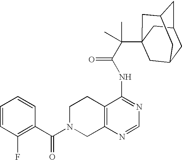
C1N(C(C2=C(F)C=CC=C2)=O)CC2=C(C1)C(NC(=O)C(C13CC4CC(CC(C1)C4)C3)(C)C)=NC=N2
